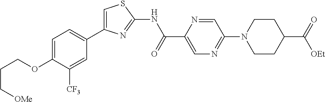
C1=C(OCCC[OMe])C([CF3])=CC(C2=CSC(NC(C3=CN=C(N4CCC(C(=O)[OEt])CC4)C=N3)=O)=N2)=C1
